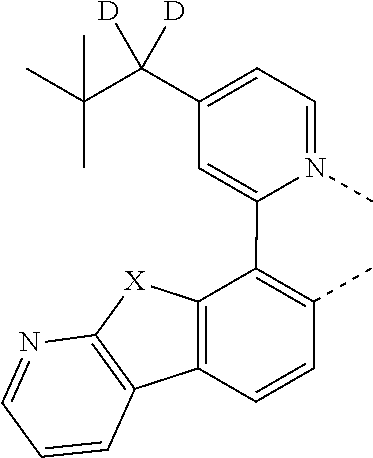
C1=N(C)C(C2=C(C)C=CC3=C2[X]C2=C3C=CC=N2)=CC(C(C(C)(C)C)([D])[D])=C1
